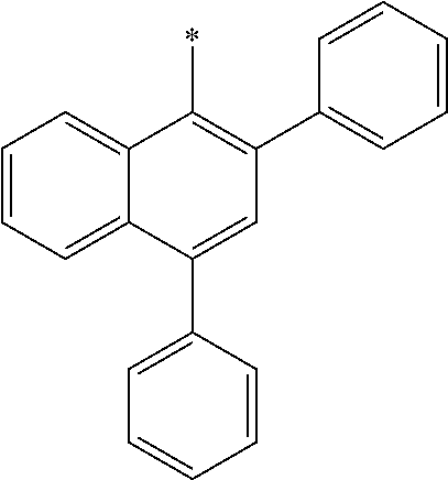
C1=CC=C2C(=C1)C(*)=C(C1=CC=CC=C1)C=C2C1=CC=CC=C1
